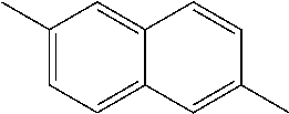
C1(C)=CC=C2C(=C1)C=CC(C)=C2
